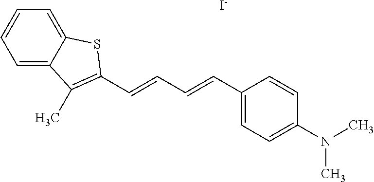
C1=C2C(=CC=C1)SC(C=CC=CC1=CC=C(N(C)C)C=C1)=C2C.[I-]
